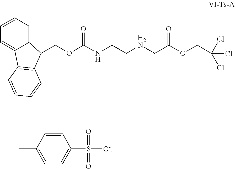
C(OC(NCC[H2N]CC(OCC(Cl)(Cl)Cl)=O)=O)C1C2=CC=CC=C2C2=C1C=CC=C2.CC1=CC=C(S(=O)(=O)[O-])C=C1
